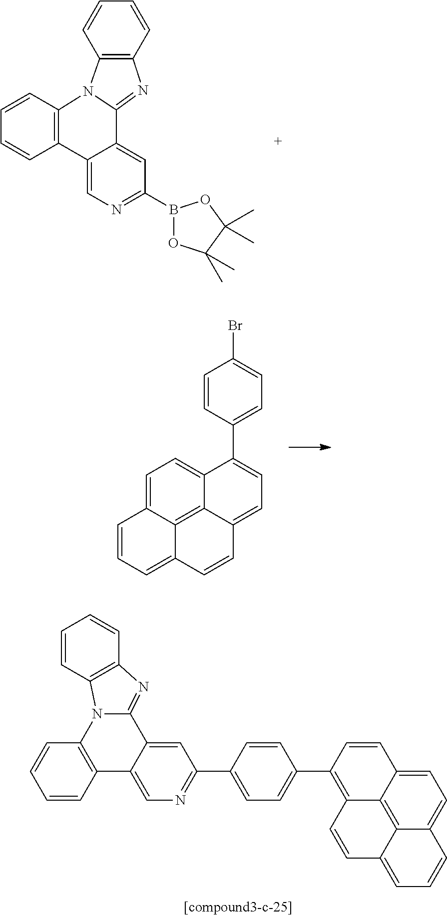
C12=C(C=CC=C1)N1C3=C(C=CC=C3)N=C1C1=CC(B3OC(C)(C)C(C)(C)O3)=NC=C21.C1=C2C3=C4C(=C1)C(C1=CC=C(Br)C=C1)=CC=C4C=CC3=CC=C2.C1=CC2=C(C=C1)N=C1C3=CC(C4=CC=C(C5=C6C7=C8C(=CC=C7C=C5)C=CC=C8C=C6)C=C4)=NC=C3C3=C(C=CC=C3)N21
